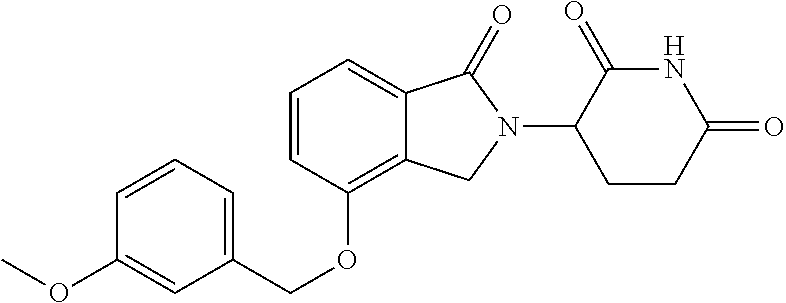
C(OC1=C2C(=CC=C1)C(=O)N(C1C(=O)NC(=O)CC1)C2)C1=CC=CC(OC)=C1
